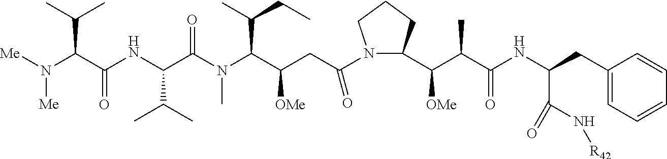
[Me]N(C(C(NC(C(N(C(C(CC(N1C(C(C(C(NC(CC2=CC=CC=C2)C(=O)N[R42])=O)C)[OMe])CCC1)=O)[OMe])C(C)CC)C)=O)C(C)C)=O)C(C)C)[Me]
